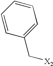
C1=CC=CC=C1C[X2]
